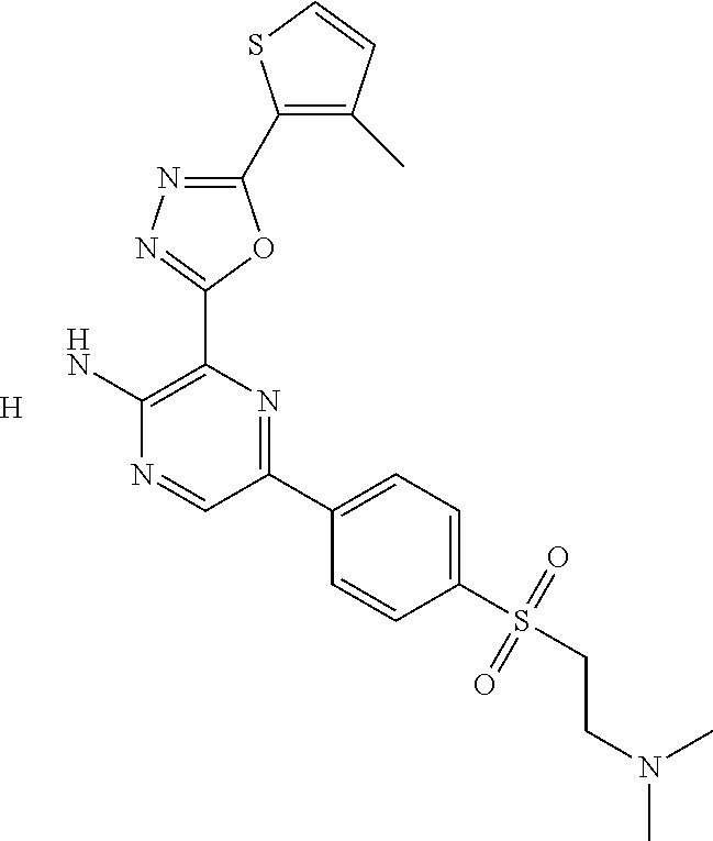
[H].NC1=C(C2=NN=C(C3=C(C)C=CS3)O2)N=C(C2=CC=C(S(CCN(C)C)(=O)=O)C=C2)C=N1
